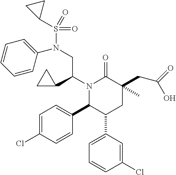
C1=C(C2CC(C)(CC(=O)O)C(=O)N(C(CN(S(=O)(=O)C3CC3)C3=CC=CC=C3)C3CC3)C2C2=CC=C(Cl)C=C2)C=C(Cl)C=C1
